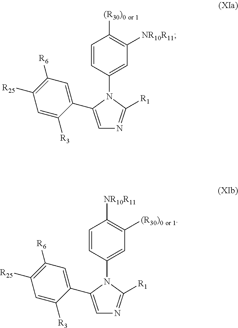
C1=CC(N2C([R1])=NC=C2C2=CC([R6])=C([R25])C=C2[R3])=CC([NR10R11])=C1[(R30)0 or 1].C1=CC(N2C([R1])=NC=C2C2=CC([R6])=C([R25])C=C2[R3])=CC([(R30)0 or 1])=C1[NR10R11]
